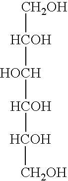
[CH2OH][HCOH][HOCH][HCOH][HCOH][CH2OH]
